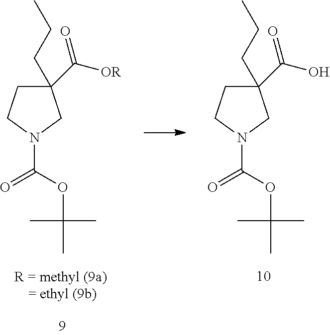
C1(C(O)=O)(CCC)CCN(C(=O)OC(C)(C)C)C1.C1(C([OR])=O)(CCC)CCN(C(=O)OC(C)(C)C)C1
